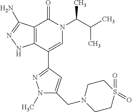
C12=C(C(C3=NN(C)C(CN4CCS(=O)(=O)CC4)=C3)=CN(C(C(C)C)C)C1=O)NN=C2N
